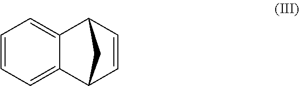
C1=CC=C2C(=C1)C1C=CC2C1
